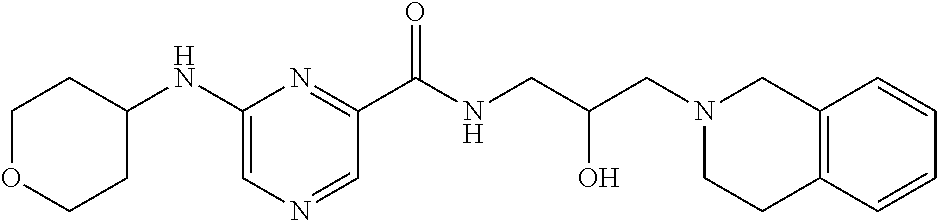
C1(NC2CCOCC2)=CN=CC(C(NCC(CN2CC3=C(CC2)C=CC=C3)O)=O)=N1
